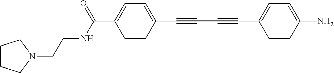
C(NC(=O)C1=CC=C(C#CC#CC2=CC=C(N)C=C2)C=C1)CN1CCCC1
